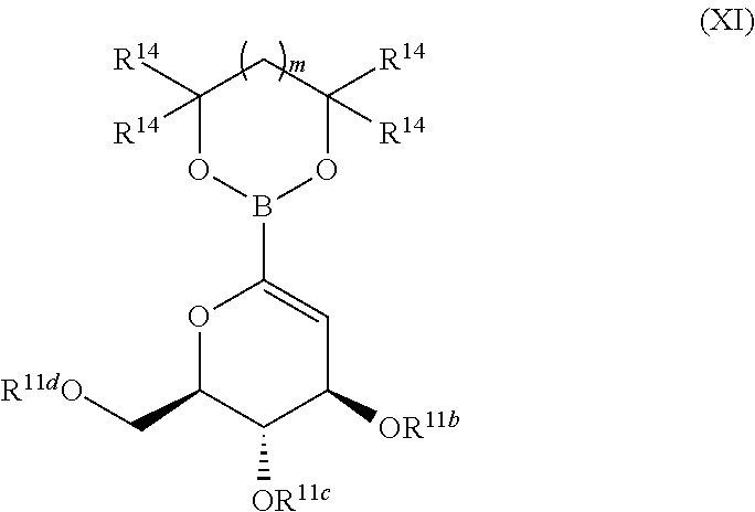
O1C(C[R11dO])C([OR11c])C([OR11b])C=C1B1OC([R14])([R14])CC([R14])([R14])O1
